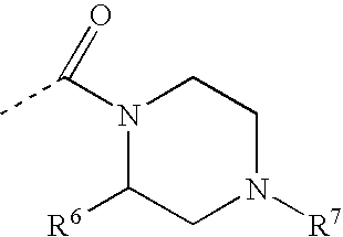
N1(C(C)=O)C([R6])CN([R7])CC1
